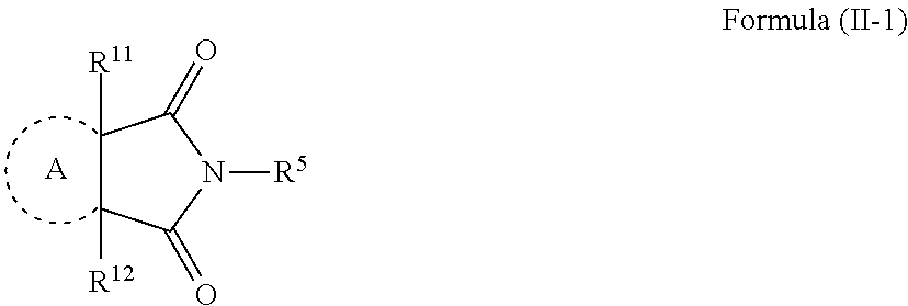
C1([R11])C([R12])C(=O)N([R5])C1=O.[A]
